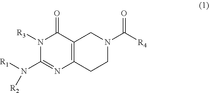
[R1]N(C1=NC2=C(C(=O)N1[R3])CN(C([R4])=O)CC2)[R2]
